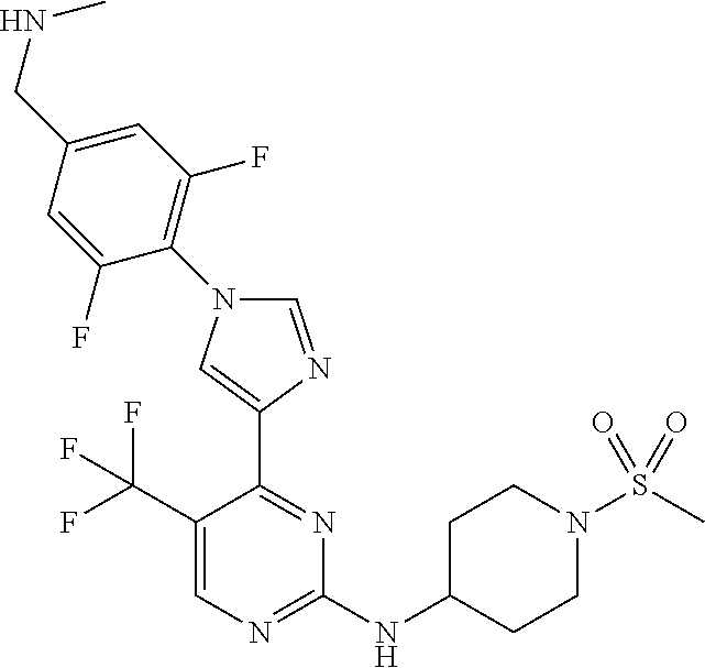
C1(C(F)(F)F)=CN=C(NC2CCN(S(C)(=O)=O)CC2)N=C1C1=CN(C2=C(F)C=C(CNC)C=C2F)C=N1
